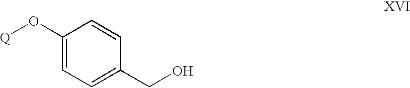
C1(O[Q])=CC=C(CO)C=C1
